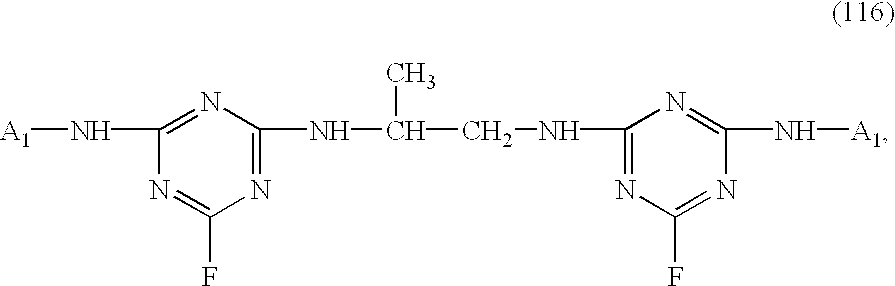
N1=C(F)N=C(NC(CNC2=NC(F)=NC(N[A1])=N2)C)N=C1N[A1]
